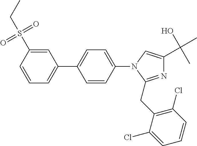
C1(C2=CC=CC(S(CC)(=O)=O)=C2)=CC=C(N2C(CC3=C(Cl)C=CC=C3Cl)=NC(C(O)(C)C)=C2)C=C1
